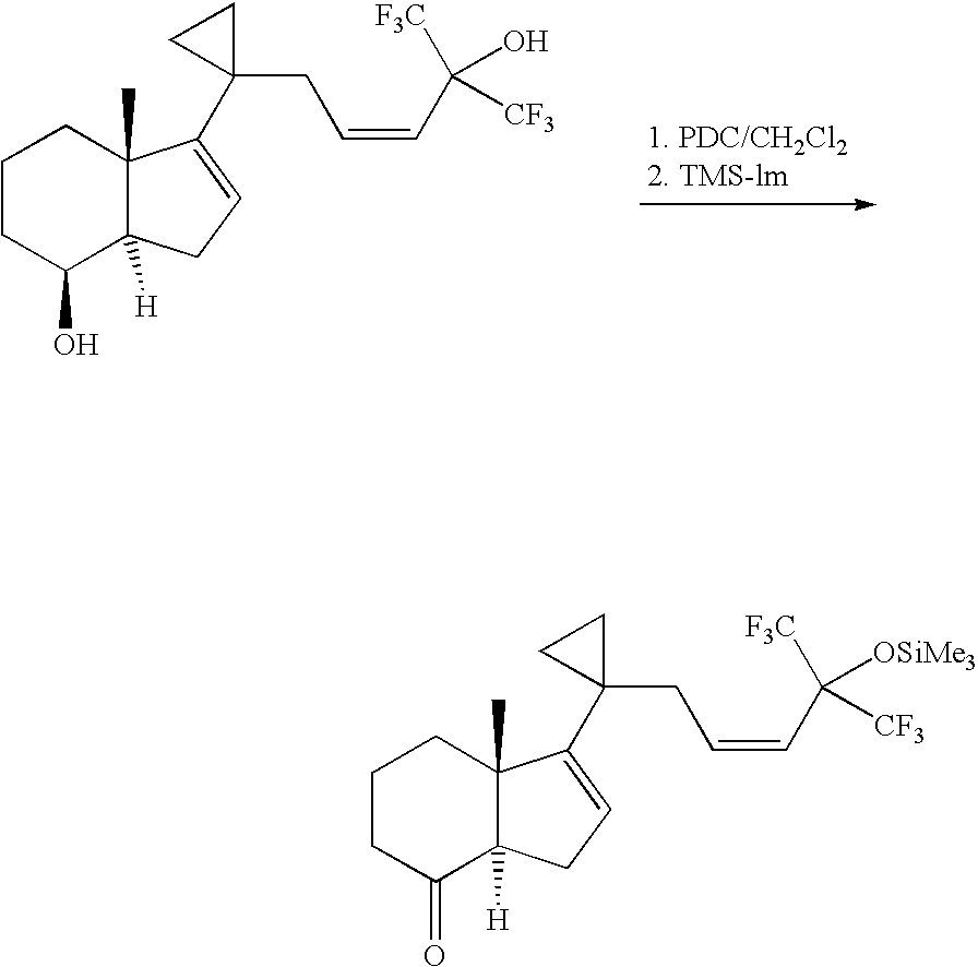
C1CC(=O)C2([H])C(C)(C1)C(C1(CC=CC([F3C])([OSiMe3])[CF3])CC1)=CC2.C1CC(O)C2([H])C(C)(C1)C(C1(CC=CC([F3C])(O)[CF3])CC1)=CC2
